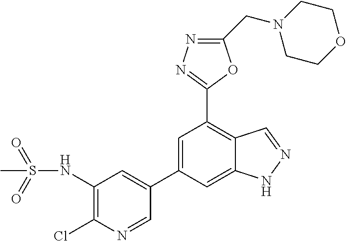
C1=NC(Cl)=C(NS(=O)(=O)C)C=C1C1=CC(C2=NN=C(CN3CCOCC3)O2)=C2C(=C1)NN=C2
